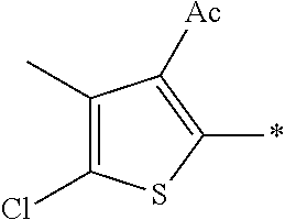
C1(Cl)=C(C)C([Ac])=C(*)S1
